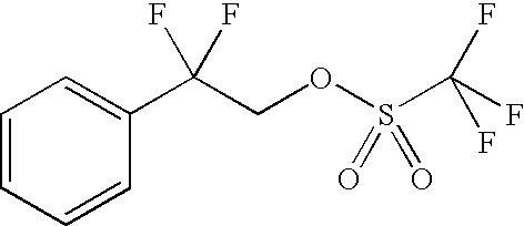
C1=CC=CC(C(COS(C(F)(F)F)(=O)=O)(F)F)=C1
